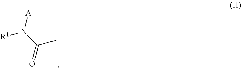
[R1]N(C(C)=O)[A]
